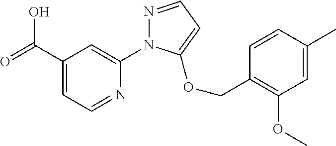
C(C1=CC=NC(N2N=CC=C2OCC2=C(OC)C=C(C)C=C2)=C1)(=O)O
